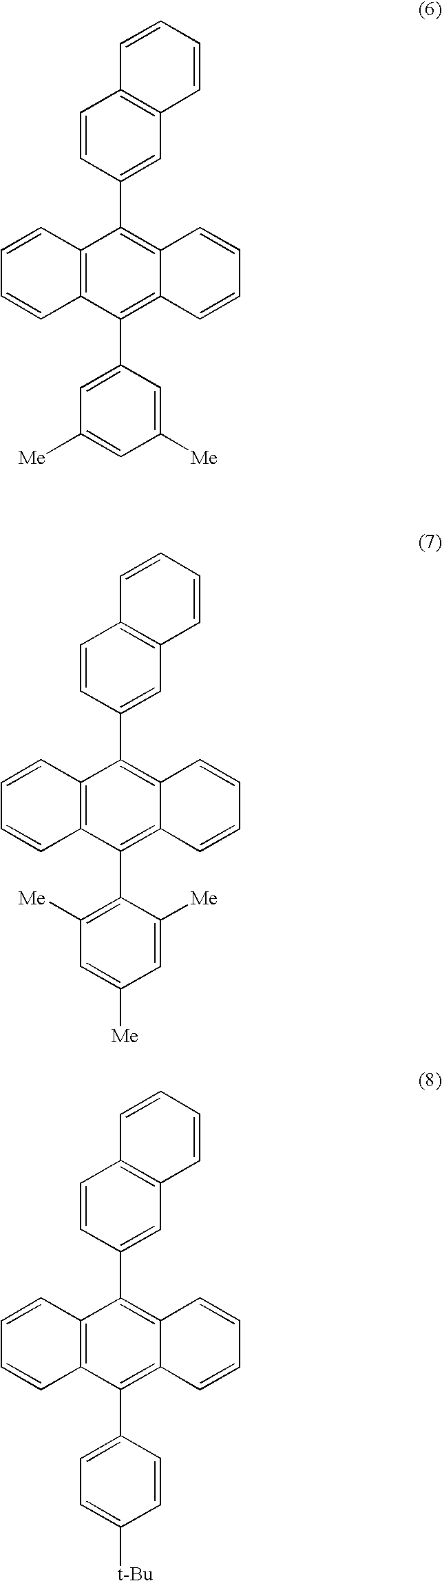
C12=C(C(C3=CC([Me])=CC([Me])=C3)=C3C(=C1C1=CC4=C(C=C1)C=CC=C4)C=CC=C3)C=CC=C2.C12=C(C(C3=C([Me])C=C([Me])C=C3[Me])=C3C(=C1C1=CC4=C(C=C1)C=CC=C4)C=CC=C3)C=CC=C2.C12=C(C(C3=CC=C([t-Bu])C=C3)=C3C(=C1C1=CC4=C(C=C1)C=CC=C4)C=CC=C3)C=CC=C2
